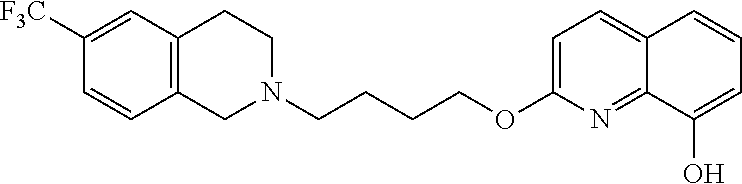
C1N(CCCCOC2=CC=C3C(=N2)C(O)=CC=C3)CCC2=C1C=CC([F3C])=C2
